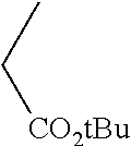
CC[CO2tBu]
